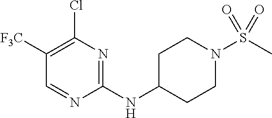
C1=NC(NC2CCN(S(C)(=O)=O)CC2)=NC(Cl)=C1[F3C]
